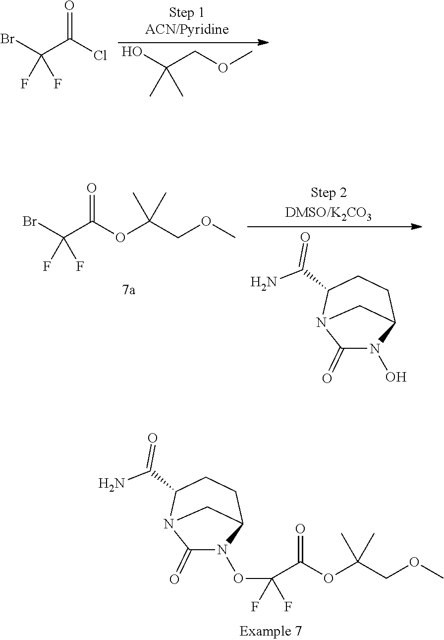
OC(COC)(C)C.BrC(C(Cl)=O)(F)F.C1(=O)N(OC(C(=O)OC(C)(COC)C)(F)F)C2CCC(C(=O)N)N1C2.BrC(C(OC(C)(COC)C)=O)(F)F.C1(=O)N(O)C2CCC(C(=O)N)N1C2
